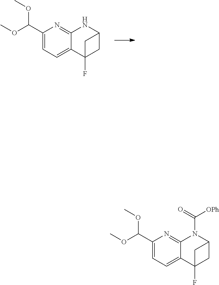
C1(C(OC)OC)=CC=C2C(=N1)NC1CC2(F)C1.C1(C(OC)OC)=CC=C2C(=N1)N(C([OPh])=O)C1CC2(F)C1
